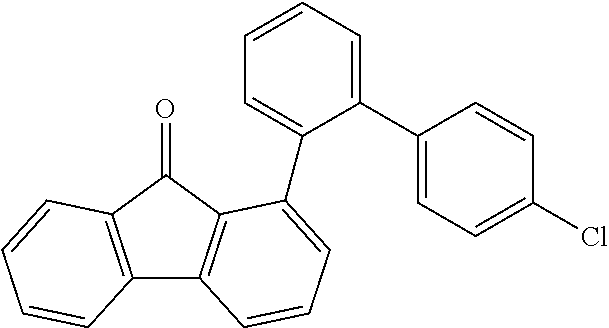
C12=C(C(=O)C3=C1C=CC=C3C1=CC=CC=C1C1=CC=C(Cl)C=C1)C=CC=C2
